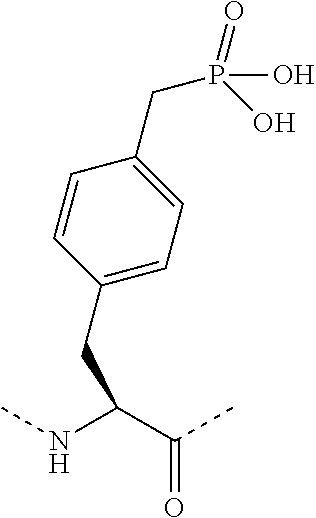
C(C(NC)C(C)=O)C1=CC=C(CP(O)(=O)O)C=C1
